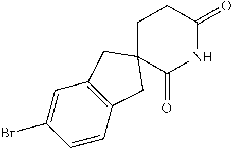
C1CC(=O)NC(=O)C12CC1=C(C=C(Br)C=C1)C2
